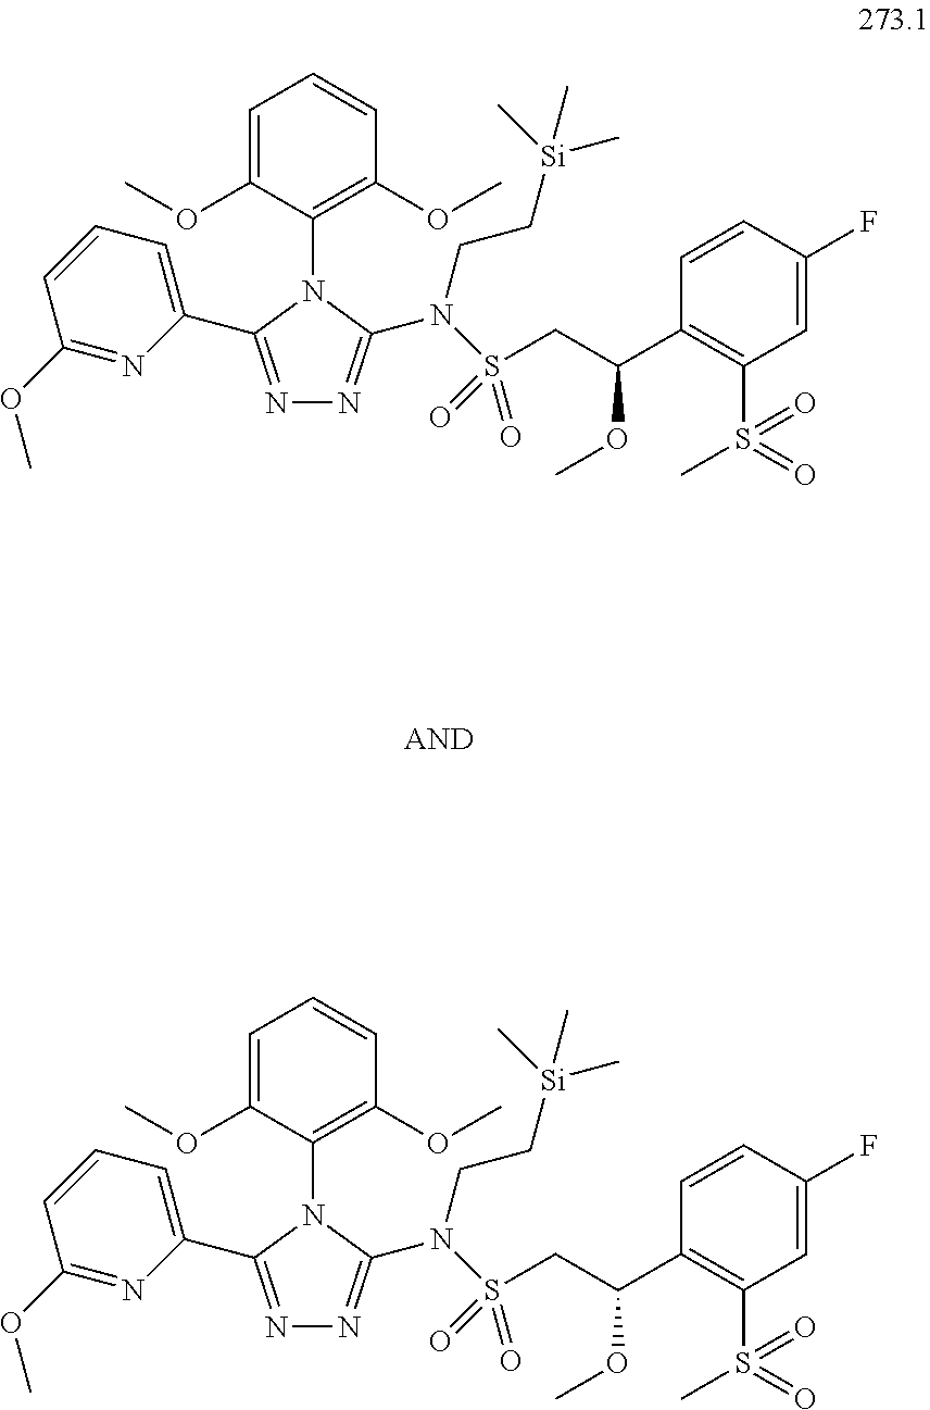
N1=C(C2=CC=CC(OC)=N2)N(C2=C(OC)C=CC=C2OC)C(N(S(CC(C2=C(S(=O)(C)=O)C=C(F)C=C2)OC)(=O)=O)CC[Si](C)(C)C)=N1.N1=C(C2=CC=CC(OC)=N2)N(C2=C(OC)C=CC=C2OC)C(N(S(CC(C2=C(S(=O)(C)=O)C=C(F)C=C2)OC)(=O)=O)CC[Si](C)(C)C)=N1
